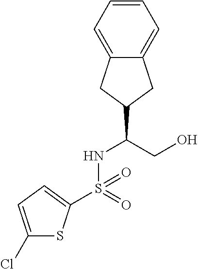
C1=CC=C2C(=C1)CC(C(NS(=O)(=O)C1=CC=C(Cl)S1)CO)C2
